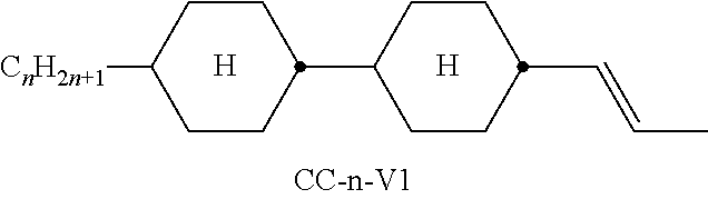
C1C(C2CCC([CnH2n+1])CC2)CCC(C=CC)C1
